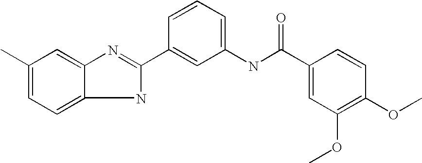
C1(C)=CC=C2C(=C1)N=C(C1=CC(NC(C3=CC(OC)=C(OC)C=C3)=O)=CC=C1)N2
